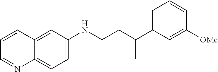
C1=C(NCCC(C2=CC=CC([OMe])=C2)C)C=C2C(=C1)N=CC=C2
